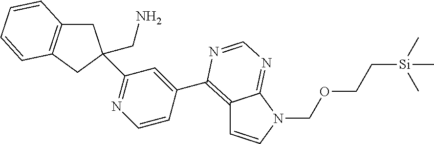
C1=CC(C2=C3C=CN(COCC[Si](C)(C)C)C3=NC=N2)=CC(C2(CN)CC3=C(C2)C=CC=C3)=N1
